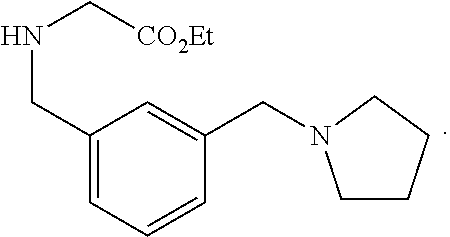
C1CCCN1CC1=CC(CNC[CO2Et])=CC=C1
